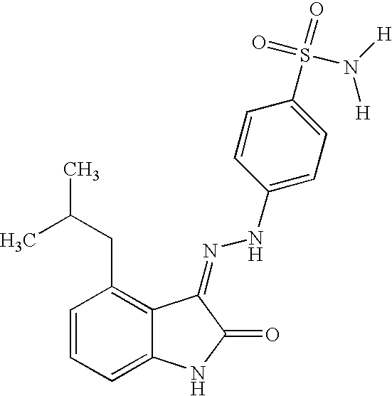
C1=CC=C2C(=C1CC(C)C)C(=NNC1=CC=C(S(=O)(=O)N([H])[H])C=C1)C(=O)N2
